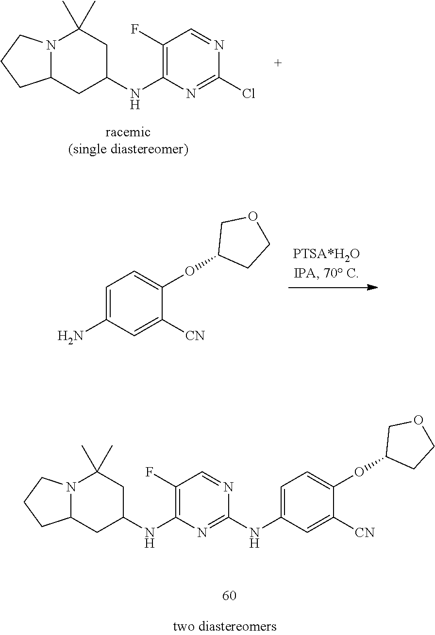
N12C(CC(NC3=C(F)C=NC(Cl)=N3)CC1(C)C)CCC2.C1=C(N)C=C([CN])C(OC2CCOC2)=C1.N12C(CC(NC3=C(F)C=NC(NC4=CC=C(OC5CCOC5)C([CN])=C4)=N3)CC1(C)C)CCC2
